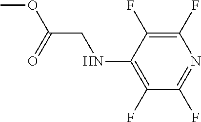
COC(CNC1=C(F)C(F)=NC(F)=C1F)=O
